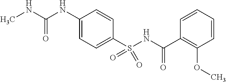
CNC(=O)NC1=CC=C(S(NC(C2=C(OC)C=CC=C2)=O)(=O)=O)C=C1
